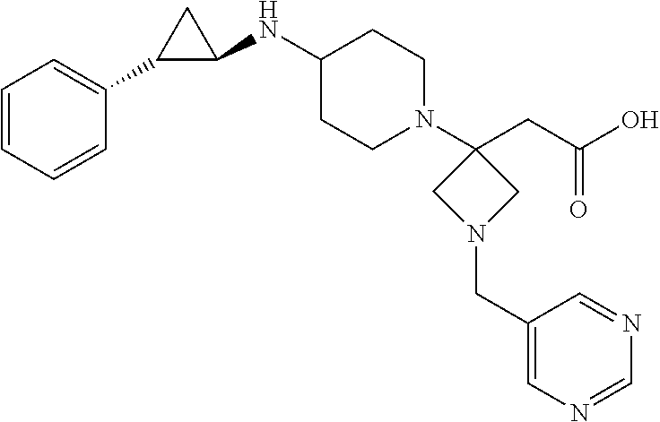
C1=CC=CC(C2C(NC3CCN(C4(CC(O)=O)CN(CC5=CN=CN=C5)C4)CC3)C2)=C1
